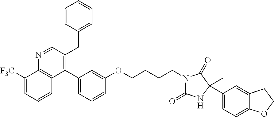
C1(C2=CC=CC(OCCCCN3C(=O)NC(C4=CC=C5C(=C4)CCO5)(C)C3=O)=C2)=C(CC2=CC=CC=C2)C=NC2=C1C=CC=C2[F3C]
